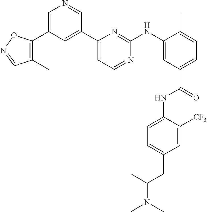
C1=C(C2=C(C)C=NO2)C=C(C2=CC=NC(NC3=CC(C(=O)NC4=CC=C(CC(N(C)C)C)C=C4[CF3])=CC=C3C)=N2)C=N1
